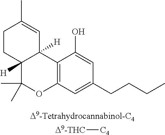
C12=C(C=C(CCCC)C=C1O)OC(C)(C)C1([H])C2([H])C=C(C)CC1.[D9-THC][C4]
